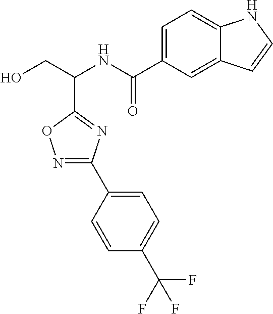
OCC(NC(C1=CC=C2C(=C1)C=CN2)=O)C1=NC(C2=CC=C(C(F)(F)F)C=C2)=NO1
